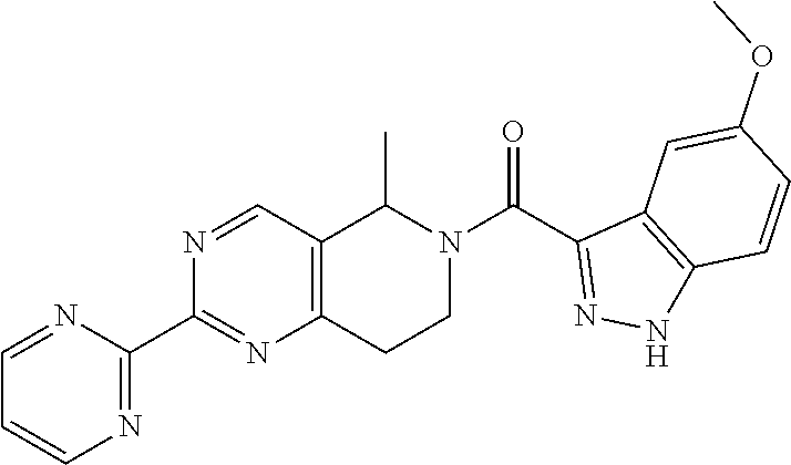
C1=NC(C2=NC3=C(C=N2)C(C)N(C(=O)C2=NNC4=C2C=C(OC)C=C4)CC3)=NC=C1
